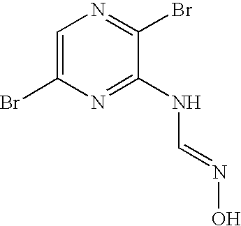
C1=C(Br)N=C(NC=NO)C(Br)=N1
